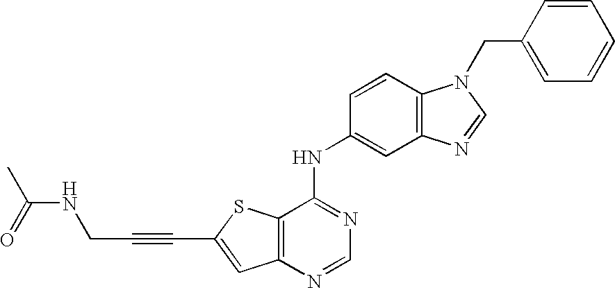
C12=C(N=CN=C1NC1=CC3=C(C=C1)N(CC1=CC=CC=C1)C=N3)C=C(C#CCNC(C)=O)S2
